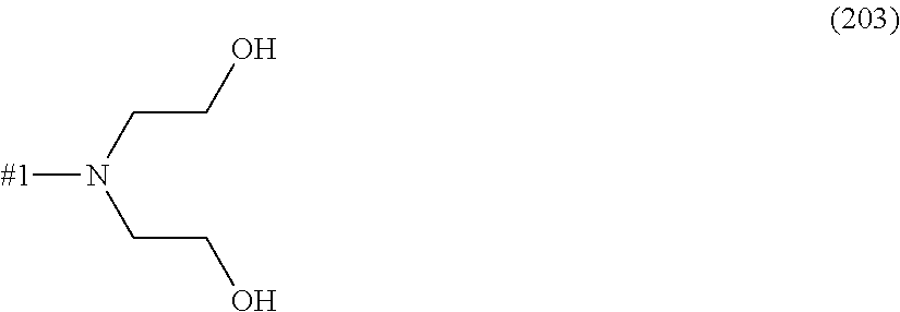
N([#1])(CCO)CCO
